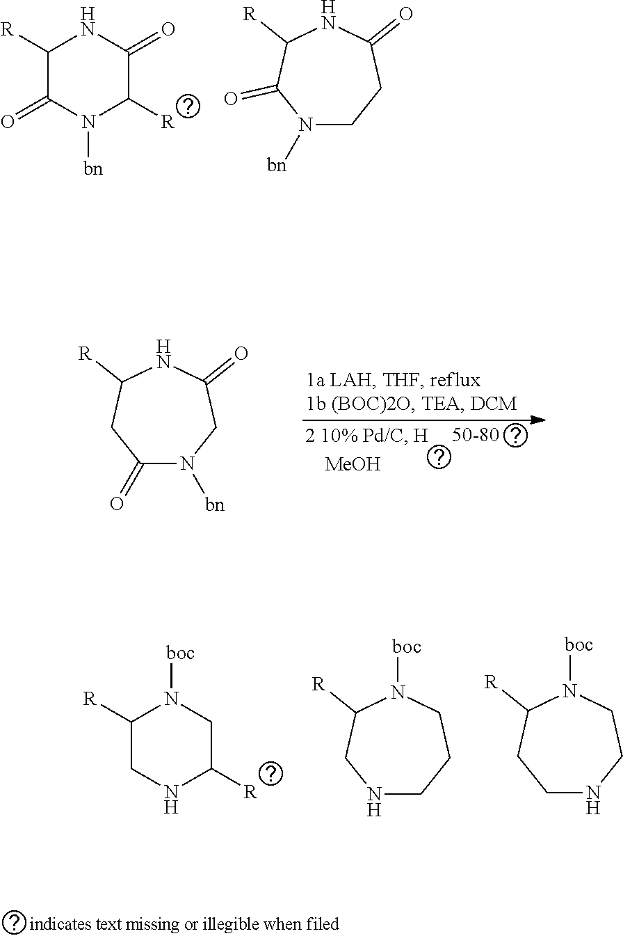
C1(=O)N([bn])CC(=O)NC([R])C1.[MeOH].N1([bn])CCC(=O)NC([R])C1=O.C1([R])C(=O)N([bn])C([R])C(=O)N1.N1CCCN([boc])C([R])C1.C1([R])CNC([R])CN1[boc].C1NCCN([boc])C([R])C1
